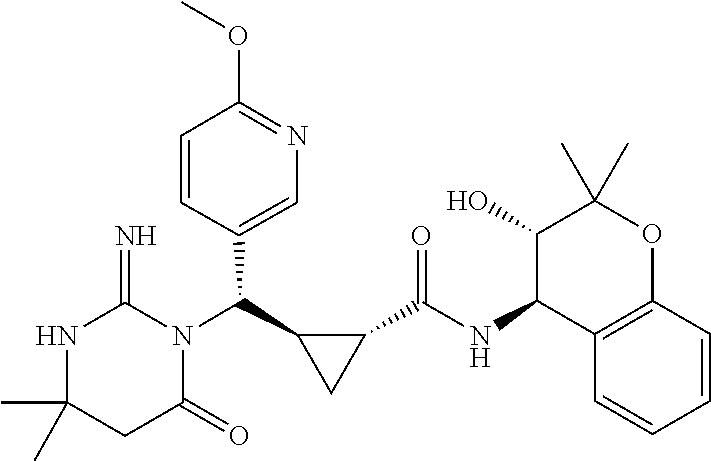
CC1(C)NC(=N)N(C(C2CC2C(NC2C3=C(OC(C)(C)C2O)C=CC=C3)=O)C2=CN=C(OC)C=C2)C(=O)C1
